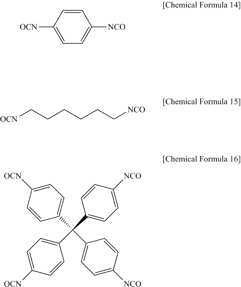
C1=CC([OCN])=CC=C1[NCO].[OCN]CCCCCC[NCO].C1(C(C2=CC=C([NCO])C=C2)(C2=CC=C([NCO])C=C2)C2=CC=C([OCN])C=C2)=CC=C([OCN])C=C1
